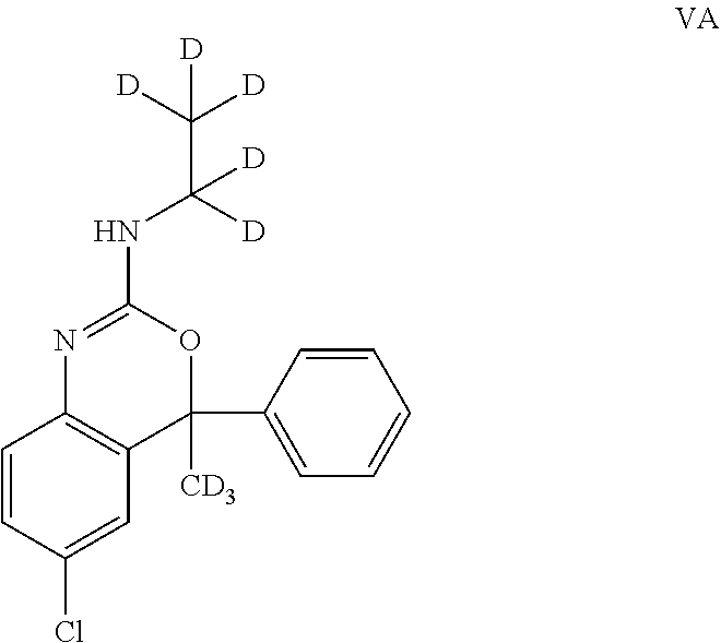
C1=CC(Cl)=CC2=C1N=C(NC(C([D])([D])[D])([D])[D])OC2([CD3])C1=CC=CC=C1
